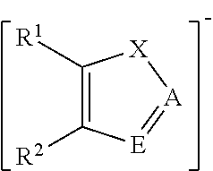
C1([R1])=C([R2])[E]=[A][X]1
